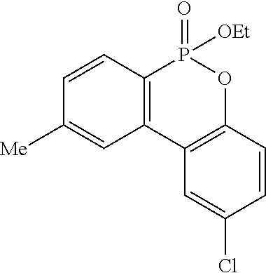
C1=CC2=C(C=C1[Me])C1=C(OP2(=O)[OEt])C=CC(Cl)=C1
